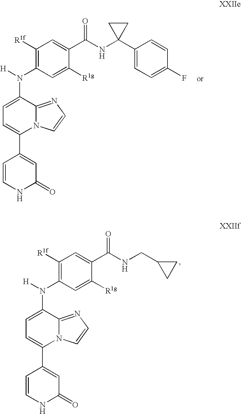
C1=CNC(=O)C=C1C1=CC=C(N(C2=C([R1f])C=C(C(NC3(C4=CC=C(F)C=C4)CC3)=O)C([R1g])=C2)[H])C2=NC=CN12.C1=CNC(=O)C=C1C1=CC=C(N(C2=C([R1f])C=C(C(NCC3CC3)=O)C([R1g])=C2)[H])C2=NC=CN12
